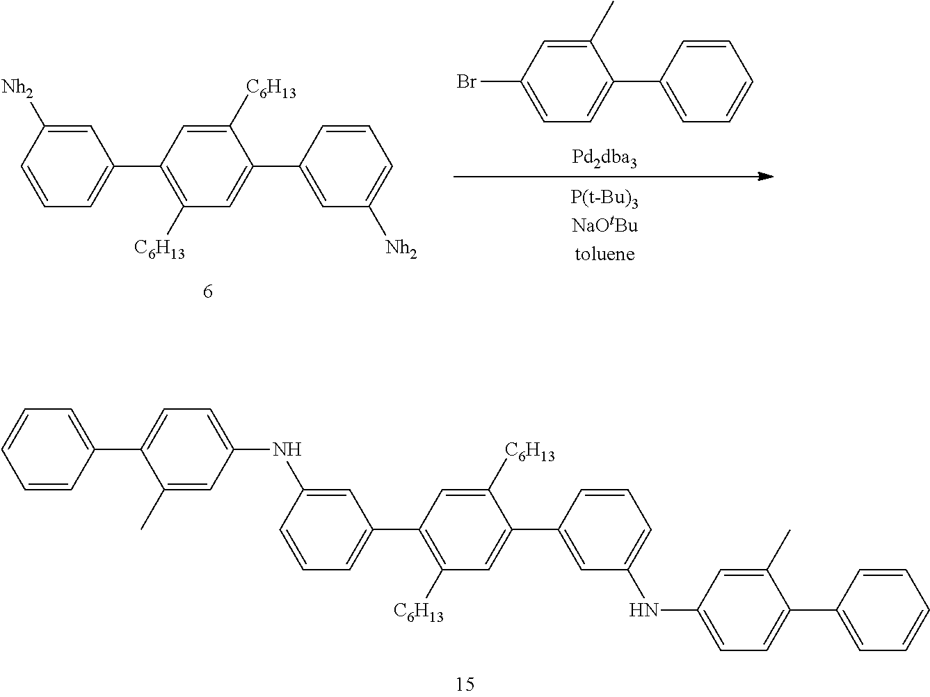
C1=CC=C(C2=C([C6H13])C=C(C3=CC([Nh2])=CC=C3)C([C6H13])=C2)C=C1[Nh2].C1(Br)=CC=C(C2=CC=CC=C2)C(C)=C1.C1=CC=C(C2=C([C6H13])C=C(C3=CC(NC4=CC=C(C5=CC=CC=C5)C(C)=C4)=CC=C3)C([C6H13])=C2)C=C1NC1=CC=C(C2=CC=CC=C2)C(C)=C1
